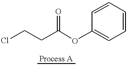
ClCCC(OC1=CC=CC=C1)=O
